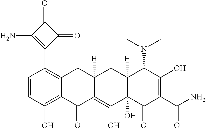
C1=CC(O)=C2C(=C1C1=C(N)C(=O)C1=O)CC1([H])C(=C(O)C3(O)C([H])(C1)C(N(C)C)C(O)=C(C(=O)N)C3=O)C2=O
